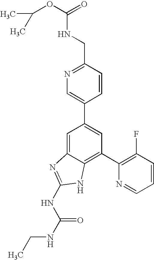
C1=C2C(=C(C3=C(F)C=CC=N3)C=C1C1=CN=C(CNC(=O)OC(C)C)C=C1)NC(NC(NCC)=O)=N2
